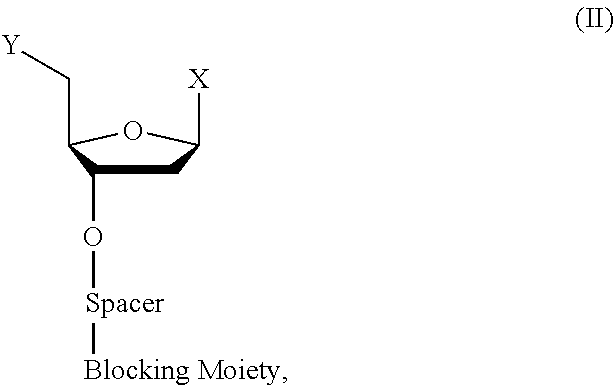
C1C(O[Spacer][Blocking Moiety])C(C[Y])OC1[X]
